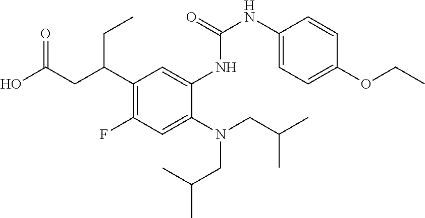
C1(C(CC(O)=O)CC)=C(F)C=C(N(CC(C)C)CC(C)C)C(NC(NC2=CC=C(OCC)C=C2)=O)=C1
